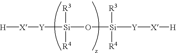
[H][X][Y][Si](O[Si]([Y][X][H])([R4])[R3])([R3])[R4]
